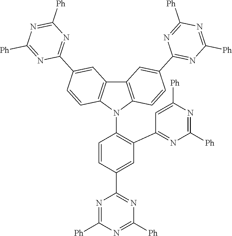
C1=C(C2=NC([Ph])=NC([Ph])=N2)C=CC(N2C3=C(C4=C2C=CC(C2=NC([Ph])=NC([Ph])=N2)=C4)C=C(C2=NC([Ph])=NC([Ph])=N2)C=C3)=C1C1=NC([Ph])=NC([Ph])=C1
